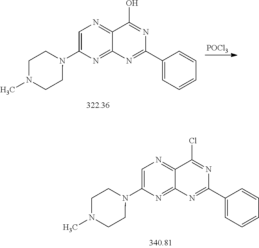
[POCl3].C1=C(N2CCN(C)CC2)N=C2C(=N1)C(O)=NC(C1=CC=CC=C1)=N2.C1=C(N2CCN(C)CC2)N=C2C(=N1)C(Cl)=NC(C1=CC=CC=C1)=N2
